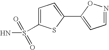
S(N)(=O)(=O)C1=CC=C(C2=CC=NO2)S1
